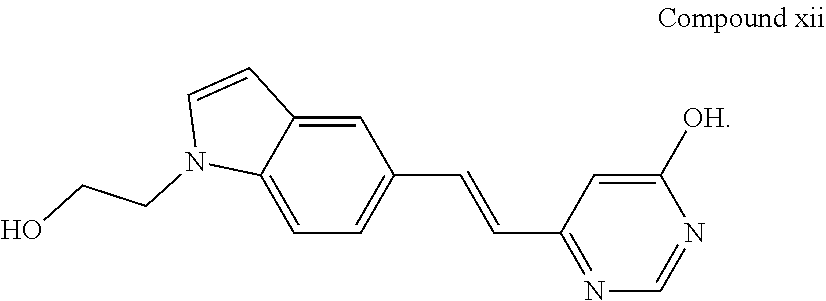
C(=CC1=CC=C2C(=C1)C=CN2CCO)C1=NC=NC([OH])=C1
